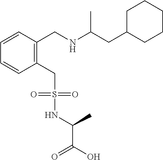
C1C(CC(NCC2=C(CS(NC(C)C(=O)O)(=O)=O)C=CC=C2)C)CCCC1
